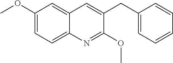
C1(OC)=CC=C2C(=C1)C=C(CC1=CC=CC=C1)C(OC)=N2
